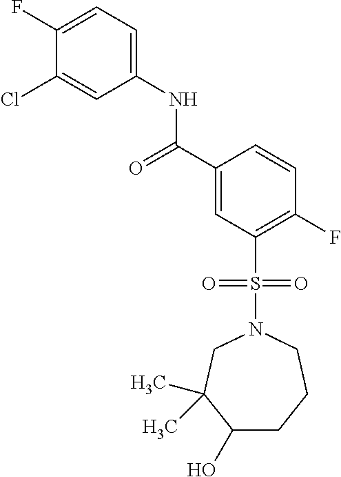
C(C1=CC(S(N2CCCC(O)C(C)(C)C2)(=O)=O)=C(F)C=C1)(=O)NC1=CC=C(F)C(Cl)=C1
